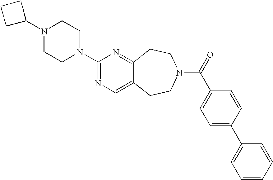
C1C(N2CCN(C3=NC=C4C(=N3)CCN(C(=O)C3=CC=C(C5=CC=CC=C5)C=C3)CC4)CC2)CC1
